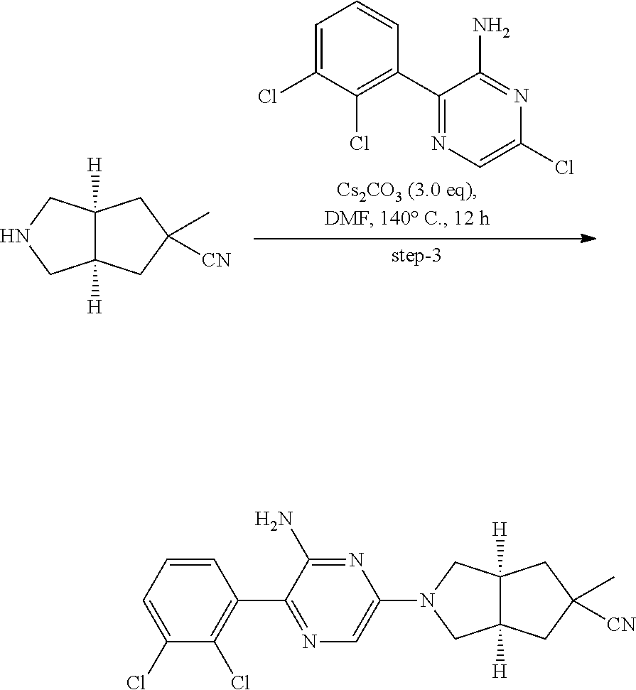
C1=C(Cl)C(Cl)=C(C2=NC=C(Cl)N=C2N)C=C1.C12([H])C([H])(CC([CN])(C)C1)CNC2.C12([H])C([H])(CC([CN])(C)C1)CN(C1=CN=C(C3=C(Cl)C(Cl)=CC=C3)C(N)=N1)C2
